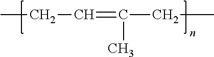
CCC=C(C)CC
